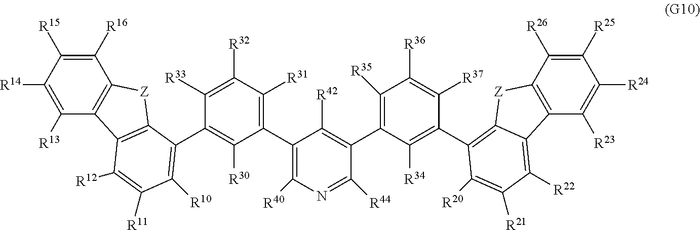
C1([R30])=C(C2=C([R10])C([R11])=C([R12])C3=C2[Z]C2=C3C([R13])=C([R14])C([R15])=C2[R16])C([R33])=C([R32])C([R31])=C1C1=C([R40])N=C([R44])C(C2=C([R35])C([R36])=C([R37])C(C3=C4[Z]C5=C(C([R23])=C([R24])C([R25])=C5[R26])C4=C([R22])C([R21])=C3[R20])=C2[R34])=C1[R42]
